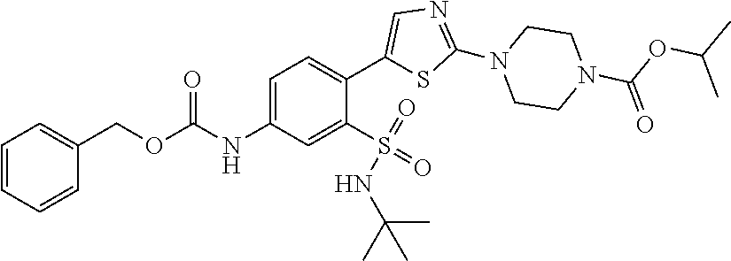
C1=C(NC(=O)OCC2=CC=CC=C2)C=C(S(NC(C)(C)C)(=O)=O)C(C2=CN=C(N3CCN(C(OC(C)C)=O)CC3)S2)=C1
